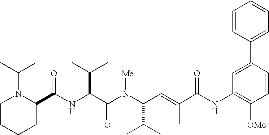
N(C(C(N(C(C(C)C)C=C(C)C(NC1=C([OMe])C=CC(C2=CC=CC=C2)=C1)=O)[Me])=O)C(C)C)C(C1N(C(C)C)CCCC1)=O
